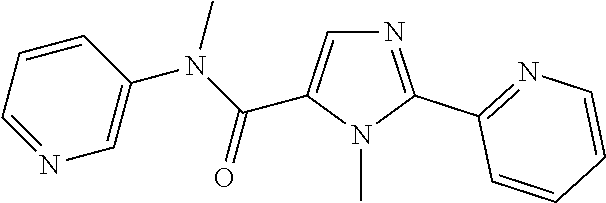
N1=C(C2=NC=CC=C2)N(C)C(C(N(C2=CN=CC=C2)C)=O)=C1
